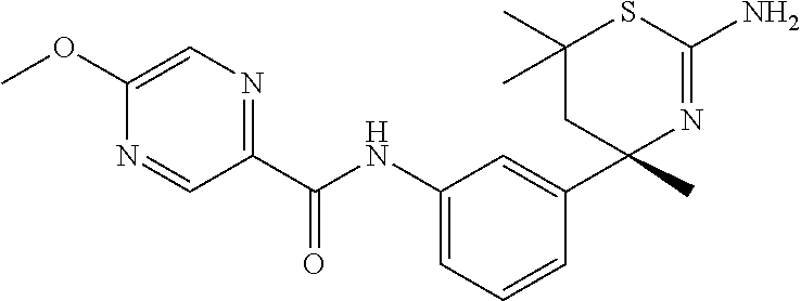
C1(C(NC2=CC=CC(C3(C)N=C(N)SC(C)(C)C3)=C2)=O)=NC=C(OC)N=C1
